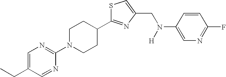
C1=C(CC)C=NC(N2CCC(C3=NC(CN(C4=CN=C(F)C=C4)[H])=CS3)CC2)=N1
